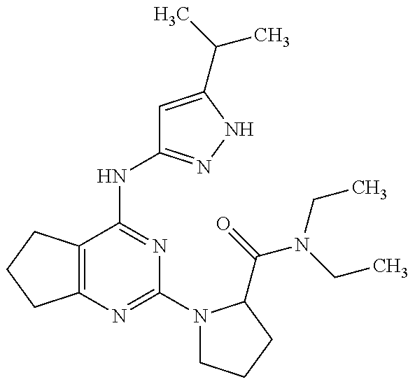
C12=C(CCC1)C(NC1=NNC(C(C)C)=C1)=NC(N1CCCC1C(=O)N(CC)CC)=N2
